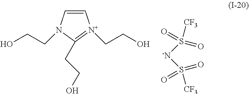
S([-N]S([CF3])(=O)=O)(=O)(=O)[CF3].C1=CN(CCO)C(CCO)=[N+]1CCO
